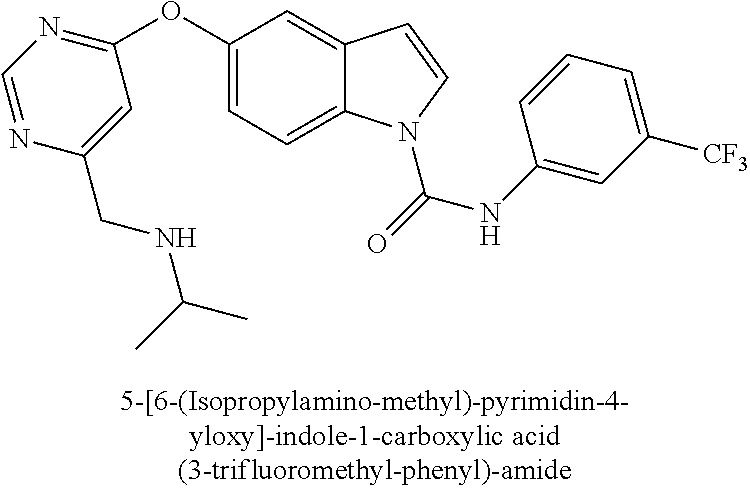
C1=C(OC2=NC=NC(CNC(C)C)=C2)C=C2C(=C1)N(C(=O)NC1=CC([CF3])=CC=C1)C=C2
